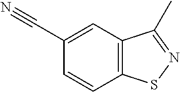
C1=CC2=C(C=C1C#N)C(C)=NS2
